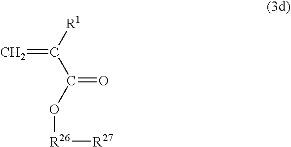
O(C(=O)C([R1])=C)[R26][R27]
